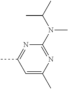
C1=C(C)N=C(N(C(C)C)C)N=C1C
